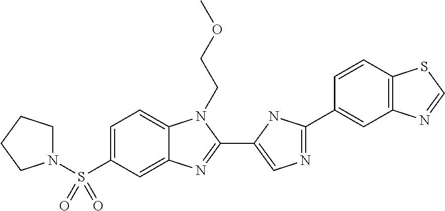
C1=C(S(N2CCCC2)(=O)=O)C=C2C(=C1)N(CCOC)C(C1=CN=C(C3=CC4=C(C=C3)SC=N4)N1)=N2
